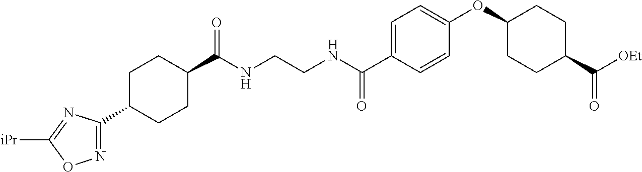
C1=C(C(NCCNC(C2CCC(C3=NOC([iPr])=N3)CC2)=O)=O)C=CC(OC2CCC(C(=O)[OEt])CC2)=C1
